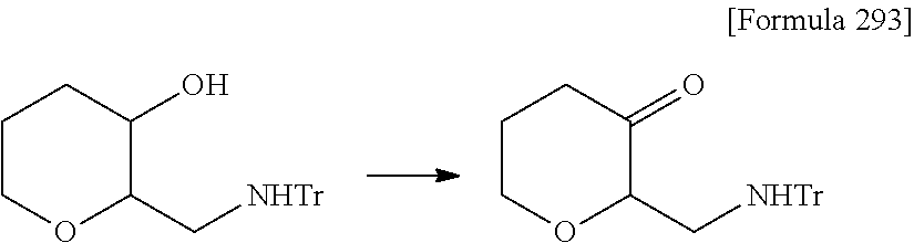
C1COC(C[NHTr])C(O)C1.C1COC(C[NHTr])C(=O)C1
